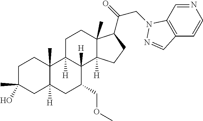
C1C(C)(O)CC2([H])C(C)(C1)C1([H])C([H])(C(COC)C2)C2([H])C(C)(CC1)C(C(CN1C3=C(C=CN=C3)C=N1)=O)CC2
